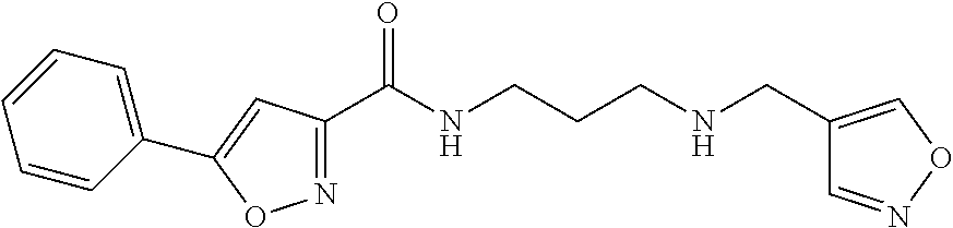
N1=C(C(NCCCNCC2=CON=C2)=O)C=C(C2=CC=CC=C2)O1
